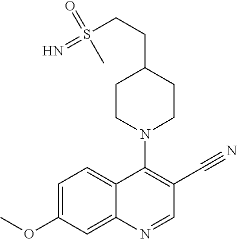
C1=C(OC)C=C2C(=C1)C(N1CCC(CCS(=N)(=O)C)CC1)=C(C#N)C=N2
